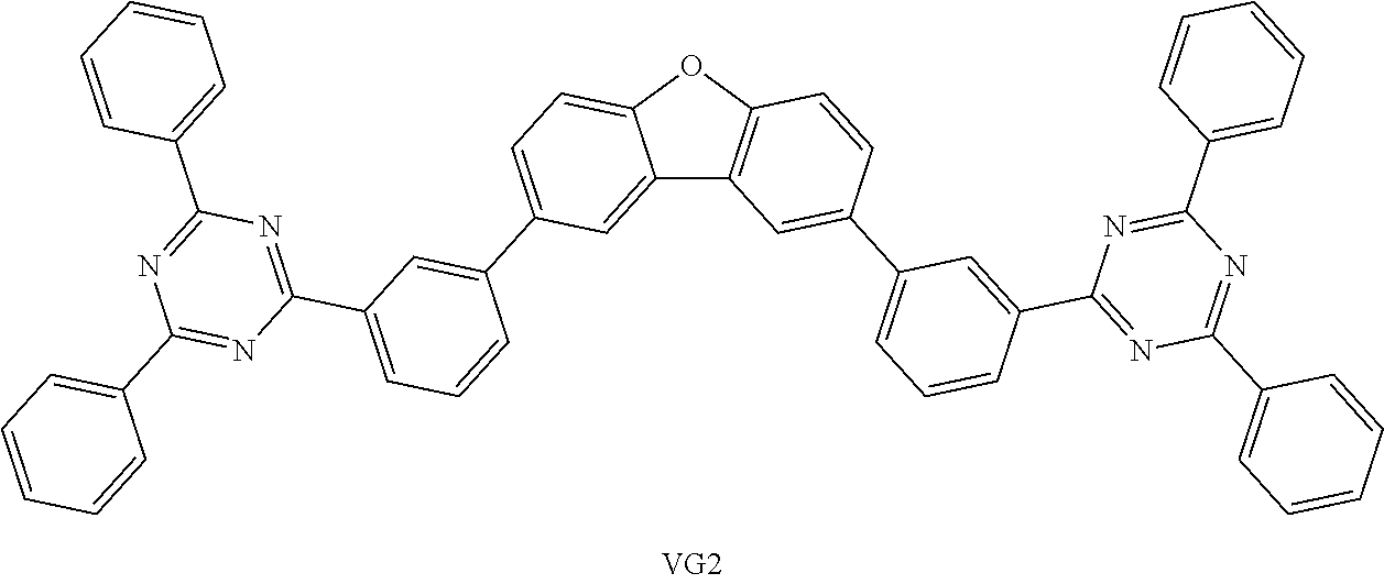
C12=CC(C3=CC(C4=NC(C5=CC=CC=C5)=NC(C5=CC=CC=C5)=N4)=CC=C3)=CC=C1OC1=C2C=C(C2=CC=CC(C3=NC(C4=CC=CC=C4)=NC(C4=CC=CC=C4)=N3)=C2)C=C1
